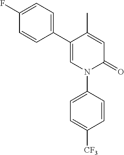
C1=C(C)C(C2=CC=C(F)C=C2)=CN(C2=CC=C([CF3])C=C2)C1=O
